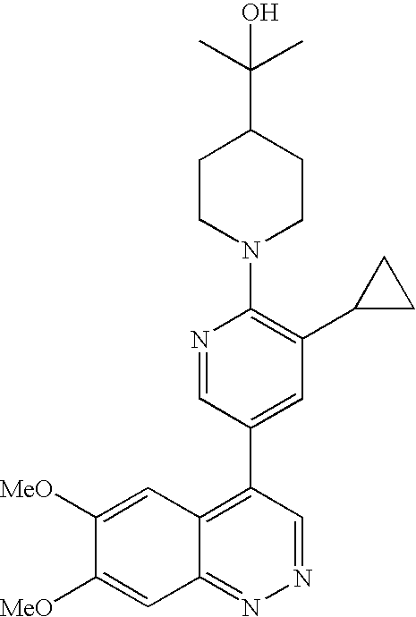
C1(C(C)(C)O)CCN(C2=C(C3CC3)C=C(C3=C4C(=NN=C3)C=C([MeO])C([MeO])=C4)C=N2)CC1
